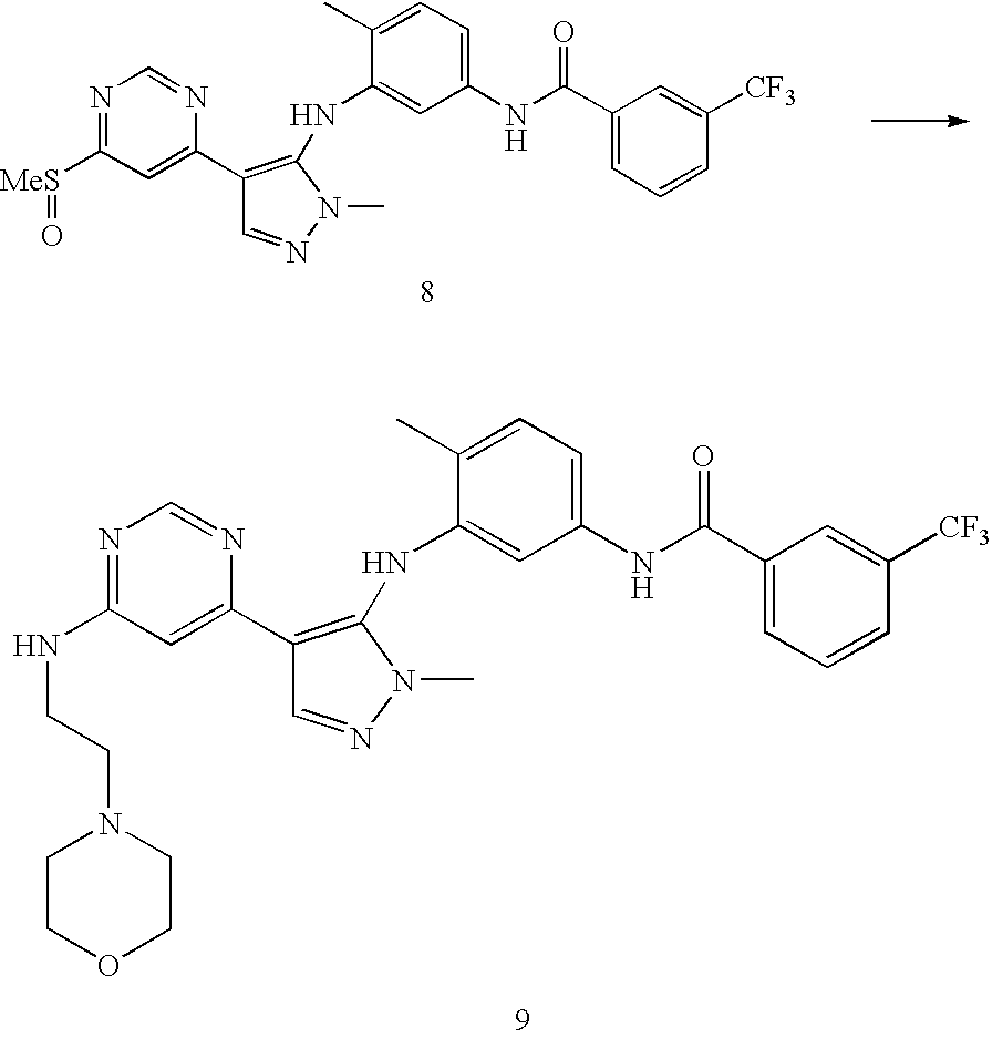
N1=C(NCCN2CCOCC2)C=C(C2=C(NC3=CC(NC(C4=CC=CC([CF3])=C4)=O)=CC=C3C)N(C)N=C2)N=C1.N1=C([MeS]=O)C=C(C2=C(NC3=CC(NC(C4=CC=CC([CF3])=C4)=O)=CC=C3C)N(C)N=C2)N=C1
